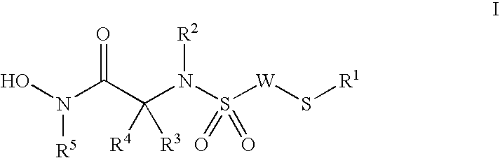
N(C(C(N(S([W]S[R1])(=O)=O)[R2])([R4])[R3])=O)(O)[R5]
